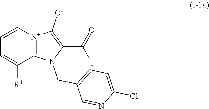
[N+]12=C(N(CC3=CC=C(Cl)N=C3)C(C(=O)[T])=C1[O-])C([R1])=CC=C2
